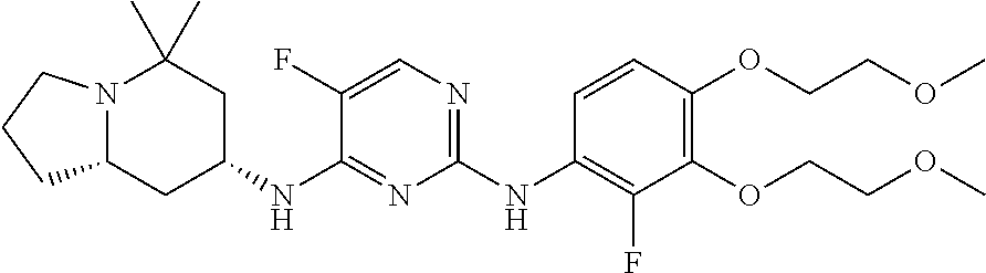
C1(NC2=C(F)C(OCCOC)=C(OCCOC)C=C2)=NC=C(F)C(NC2CC(C)(C)N3C(C2)CCC3)=N1
